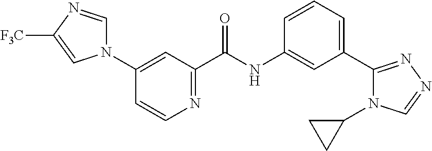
N1(C2=CC(C(=O)NC3=CC(C4=NN=CN4C4CC4)=CC=C3)=NC=C2)C=NC([F3C])=C1
